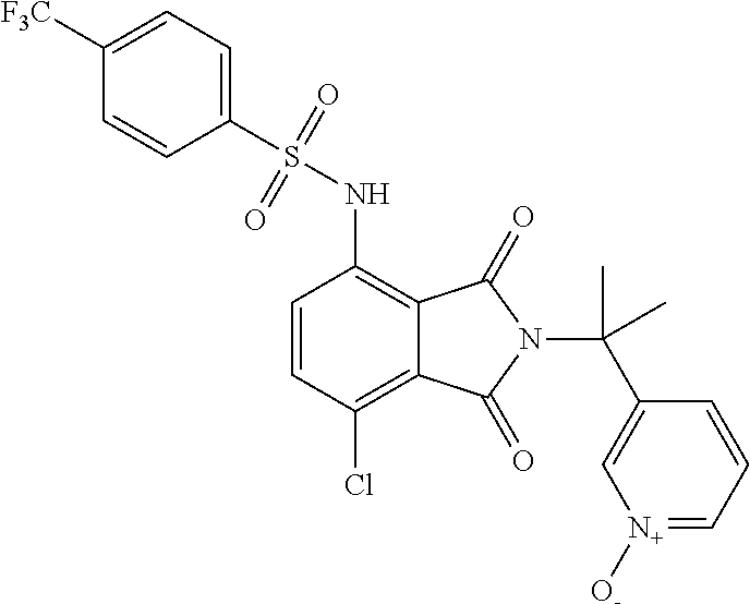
C1=CC(Cl)=C2C(=C1NS(C1=CC=C([F3C])C=C1)(=O)=O)C(=O)N(C(C)(C1=C[N+]([O-])=CC=C1)C)C2=O
